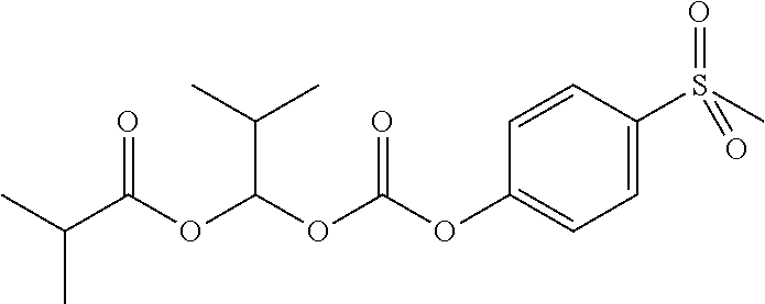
C1=CC(S(C)(=O)=O)=CC=C1OC(OC(OC(C(C)C)=O)C(C)C)=O
